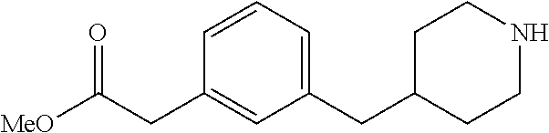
C1(CC2CCNCC2)=CC=CC(CC([MeO])=O)=C1
